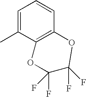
C1=C(C)C2=C(C=C1)OC(F)(F)C(F)(F)O2
